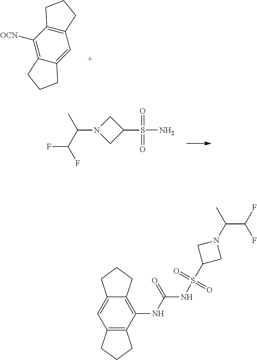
C1=C2C(=C([OCN])C3=C1CCC3)CCC2.FC(C(N1CC(S(=O)(=O)N)C1)C)F.C12=C(NC(=O)NS(=O)(=O)C3CN(C(C(F)F)C)C3)C3=C(C=C1CCC2)CCC3
